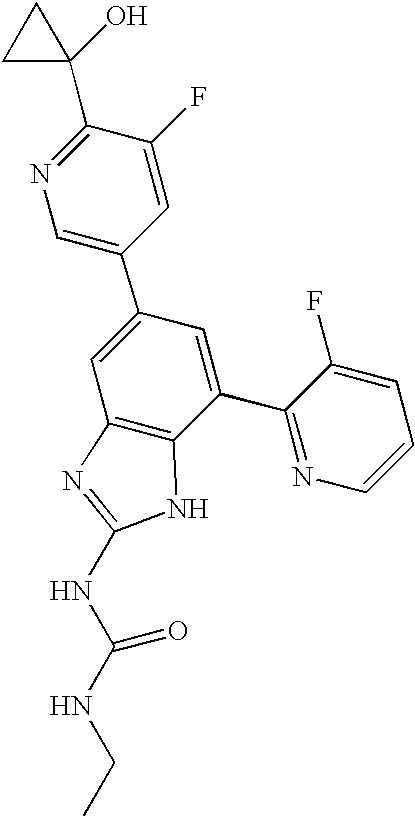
N1=C(C2(O)CC2)C(F)=CC(C2=CC3=C(C(C4=NC=CC=C4F)=C2)NC(NC(NCC)=O)=N3)=C1
